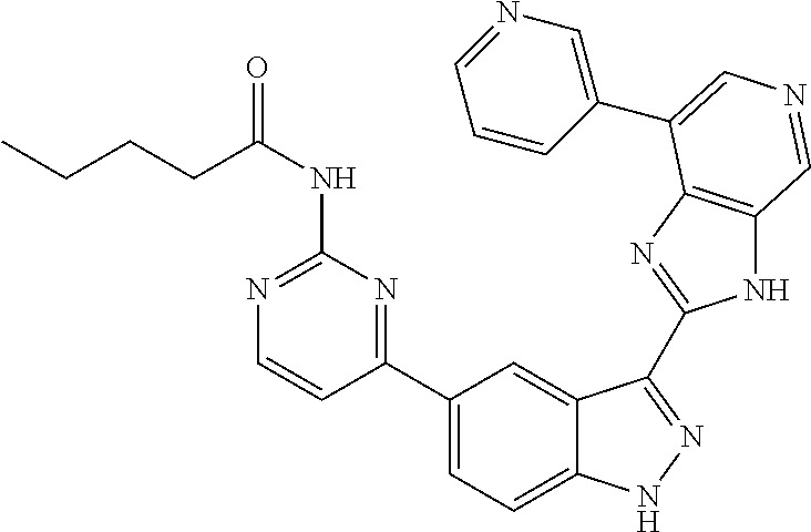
C(NC1=NC=CC(C2=CC=C3C(=C2)C(C2=NC4=C(N2)C=NC=C4C2=CN=CC=C2)=NN3)=N1)(CCCC)=O
